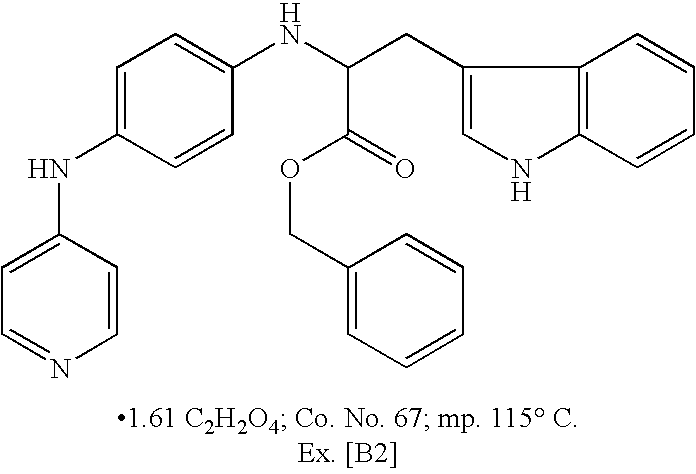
C1=C(NC2=CC=C(NC(CC3=CNC4=C3C=CC=C4)C(=O)OCC3=CC=CC=C3)C=C2)C=CN=C1
